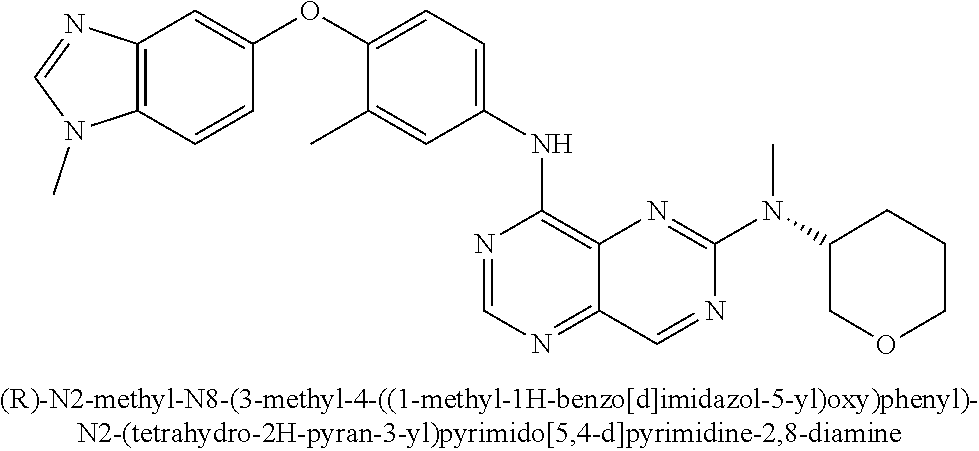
C1(OC2=CC=C(NC3=C4C(=NC=N3)C=NC(N(C3COCCC3)C)=N4)C=C2C)=CC2=C(C=C1)N(C)C=N2
